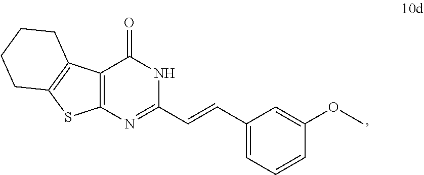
C12=C(N=C(C=CC3=CC=CC(OC)=C3)NC1=O)SC1=C2CCCC1
